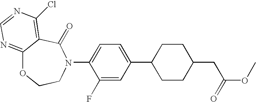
C1(F)=CC(C2CCC(CC(OC)=O)CC2)=CC=C1N1C(=O)C2=C(Cl)N=CN=C2OCC1
